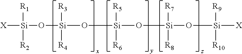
[X][Si]([R1])([R2])O[Si](O[Si](O[Si]([R7])([R8])O[Si]([X])([R9])[R10])([R5])[R6])([R3])[R4]
